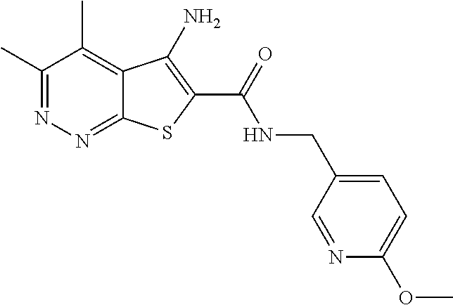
C1(C)=NN=C2C(=C1C)C(N)=C(C(=O)NCC1=CC=C(OC)N=C1)S2
